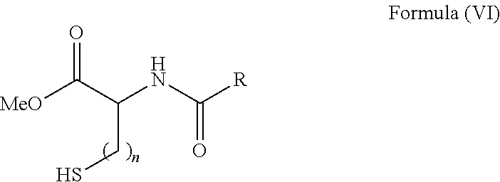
[MeO]C(C(NC([R])=O)CS)=O
